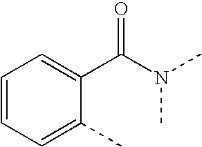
C1=CC=C(C)C(C(N(C)C)=O)=C1
